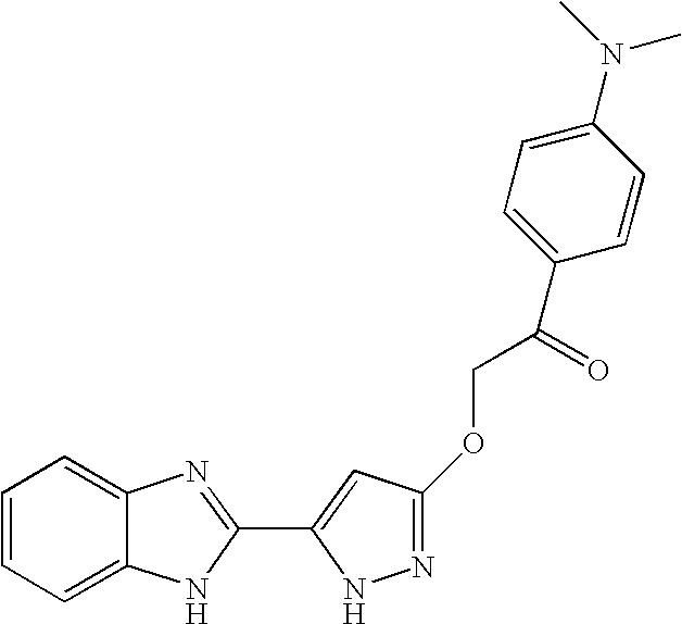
C1=CC=C2C(=C1)N=C(C1=CC(OCC(=O)C3=CC=C(N(C)C)C=C3)=NN1)N2
